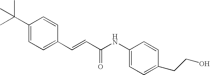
C(=CC(=O)NC1=CC=C(CCO)C=C1)C1=CC=C(C(C)(C)C)C=C1
